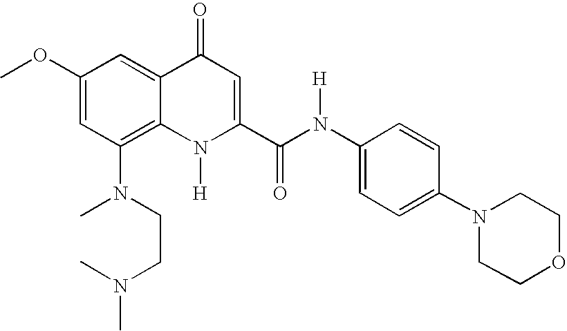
C1(N(C)CCN(C)C)=C2C(=CC(OC)=C1)C(=O)C=C(C(N(C1=CC=C(N3CCOCC3)C=C1)[H])=O)N2[H]
